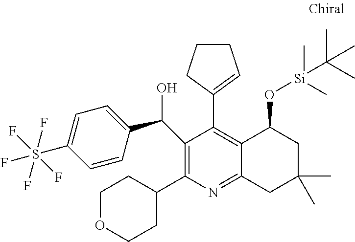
C1(C(C2=CC=C(S(F)(F)(F)(F)F)C=C2)O)=C(C2CCOCC2)N=C2C(=C1C1=CCCC1)C(O[Si](C)(C)C(C)(C)C)CC(C)(C)C2
